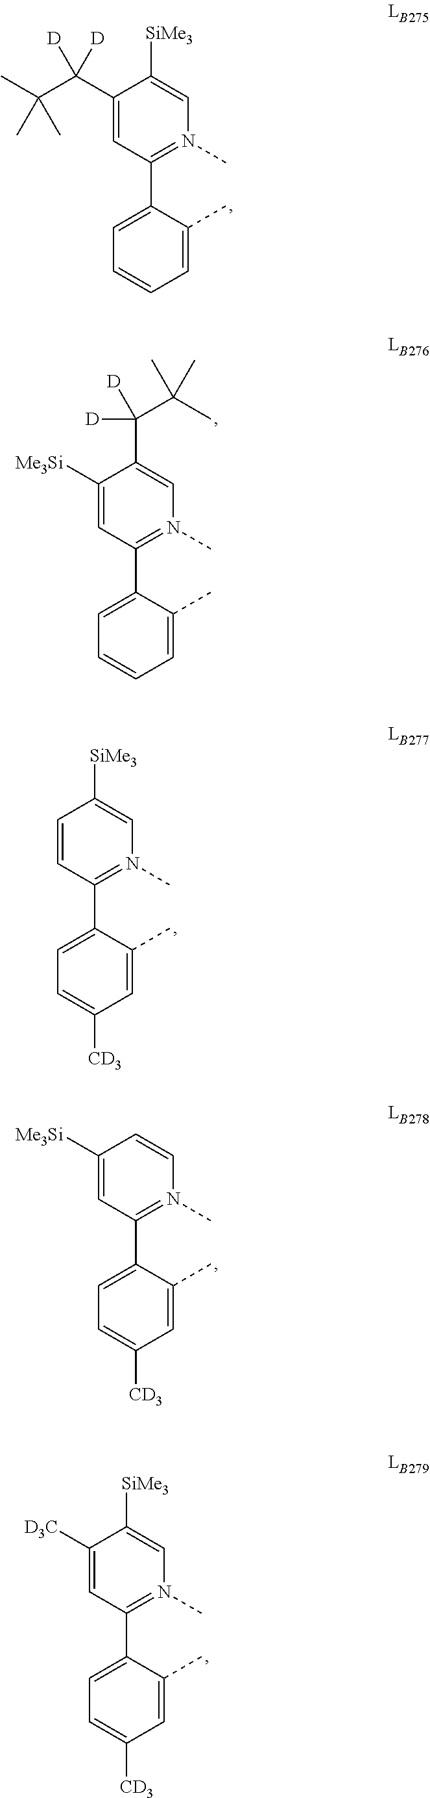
C1(C(C(C)(C)C)([D])[D])=CC(C2=CC=CC=C2C)=N(C)C=C1[SiMe3].C1([Me3Si])=CC(C2=CC=CC=C2C)=N(C)C=C1C(C(C)(C)C)([D])[D].C1=CC(C2=CC=C([CD3])C=C2C)=N(C)C=C1[SiMe3].C1([Me3Si])=CC(C2=CC=C([CD3])C=C2C)=N(C)C=C1.C1([D3C])=CC(C2=CC=C([CD3])C=C2C)=N(C)C=C1[SiMe3]
